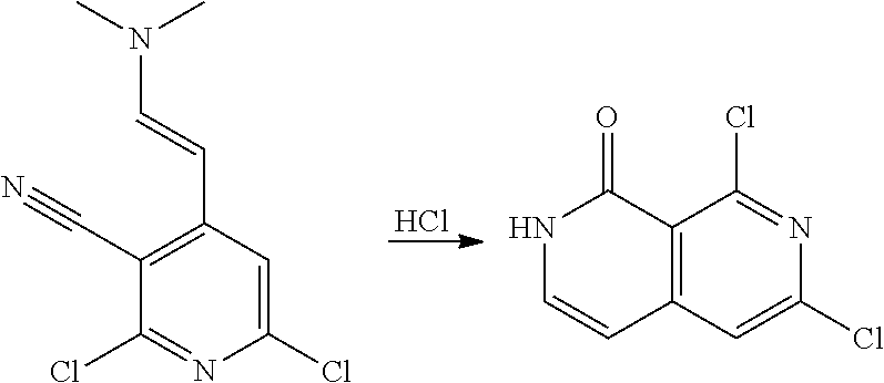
C1(Cl)=CC(C=CN(C)C)=C(C#N)C(Cl)=N1.Cl.C12=C(C=C(Cl)N=C1Cl)C=CNC2=O
